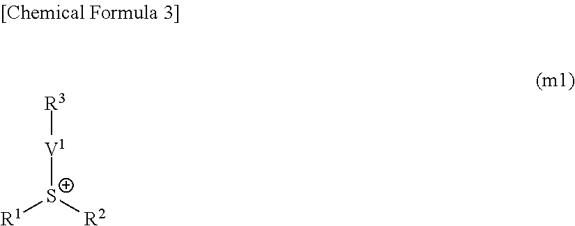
[R3][V1][S+]([R1])[R2]
